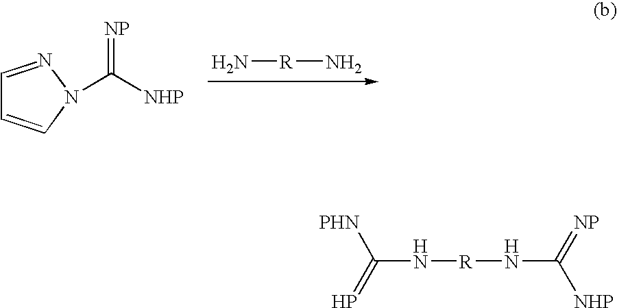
N[R]N.C1=NN(C(=[NP])[NHP])C=C1.[PHN]C(=P)N[R]NC(=[NP])[NHP]
